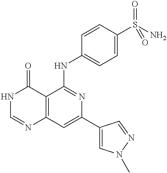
C12=C(C=C(C3=CN(C)N=C3)N=C1NC1=CC=C(S(N)(=O)=O)C=C1)N=CNC2=O
